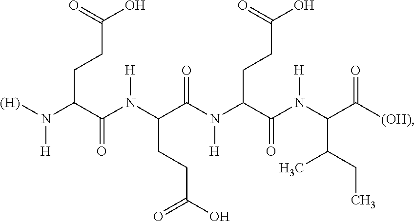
N(C(C(N(C(C(N(C(C(N(C(C([(OH)])=O)C(C)CC)[H])=O)CCC(O)=O)[H])=O)CCC(O)=O)[H])=O)CCC(O)=O)([(H)])[H]
